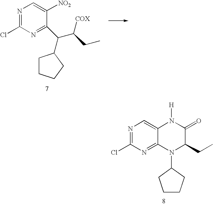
N1=C(Cl)N=C(C(C([COX])CC)C2CCCC2)C([NO2])=C1.N1=C(Cl)N=C2C(=C1)N([H])C(=O)C(CC)N2C1CCCC1
